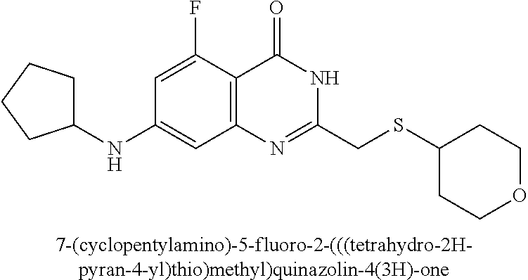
[7-(cyclopentylamino)-5-fluoro-2-(((tetrahydro-2H-pyran-4-yl)thio)methyl)quinazolin-4(3H)-one].C1(NC2CCCC2)=CC2=C(C(F)=C1)C(=O)NC(CSC1CCOCC1)=N2
